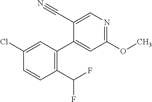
C1(C(F)F)=C(C2=CC(OC)=NC=C2C#N)C=C(Cl)C=C1
